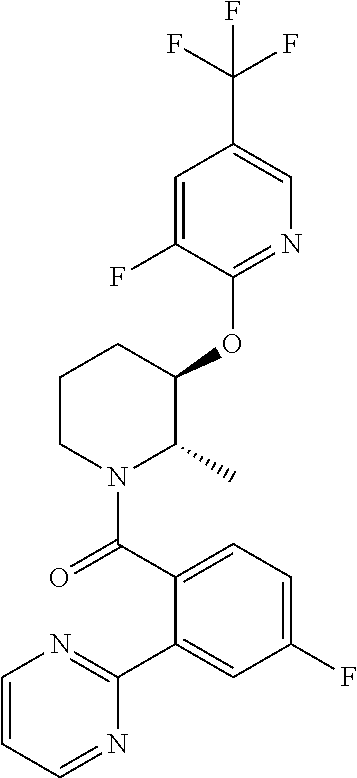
O=C(N1C(C)C(OC2=NC=C(C(F)(F)F)C=C2F)CCC1)C1=CC=C(F)C=C1C1=NC=CC=N1
